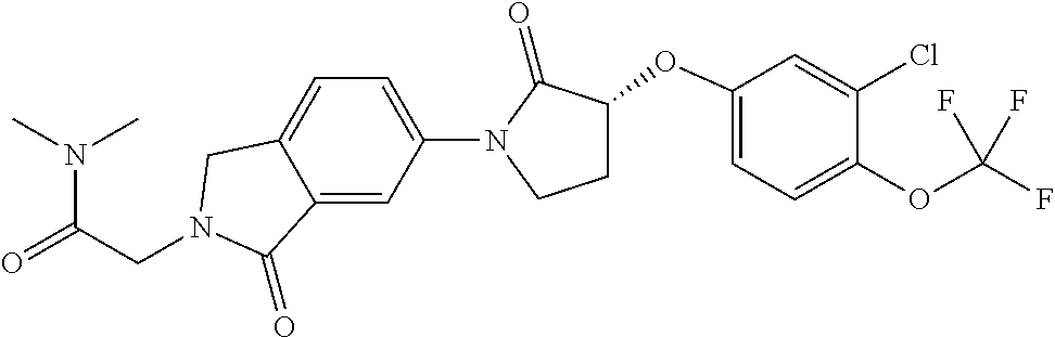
N(C(=O)CN1CC2=CC=C(N3C(=O)C(OC4=CC=C(OC(F)(F)F)C(Cl)=C4)CC3)C=C2C1=O)(C)C
